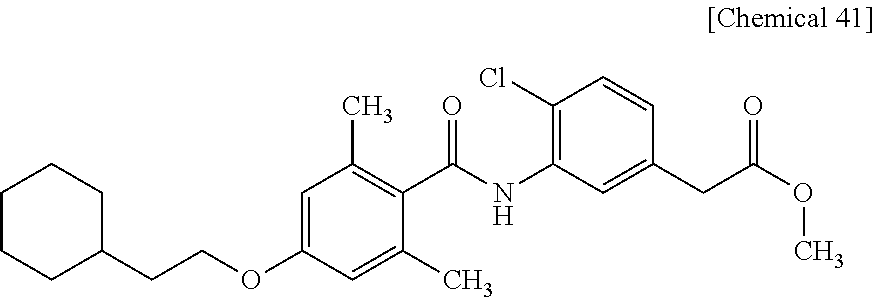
C1CCC(CCOC2=CC(C)=C(C(NC3=C(Cl)C=CC(CC(OC)=O)=C3)=O)C(C)=C2)CC1
